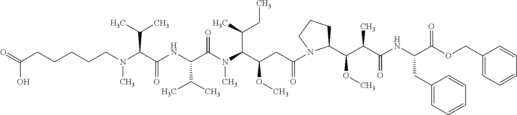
C(CN(C(C(NC(C(N(C(C(CC(=O)N1C(C(C(C(NC(C(OCC2=CC=CC=C2)=O)CC2=CC=CC=C2)=O)C)OC)CCC1)OC)C(C)CC)C)=O)C(C)C)=O)C(C)C)C)CCCC(O)=O
